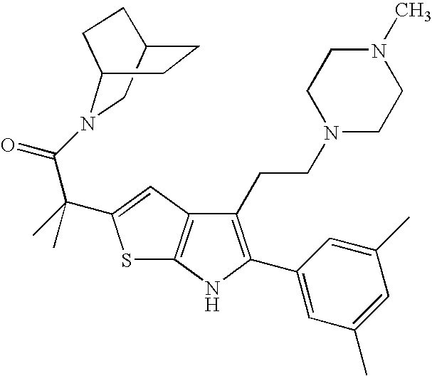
C1C2CN(C(C(C3=CC4=C(NC(C5=CC(C)=CC(C)=C5)=C4CCN4CCN(C)CC4)S3)(C)C)=O)C(C1)CC2
